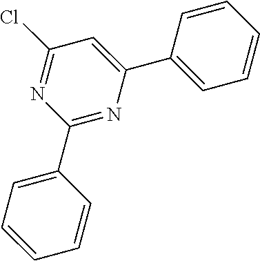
N1=C(Cl)C=C(C2=CC=CC=C2)N=C1C1=CC=CC=C1
